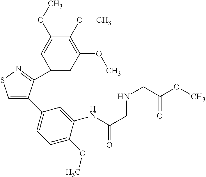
C1(C2=CSN=C2C2=CC(OC)=C(OC)C(OC)=C2)=CC=C(OC)C(NC(CNCC(OC)=O)=O)=C1
